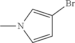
CN1C=CC(Br)=C1
